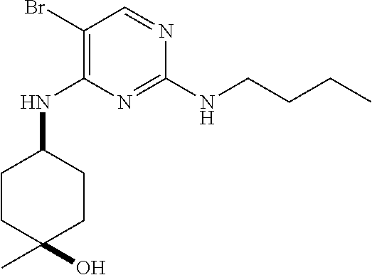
C1(Br)=C(NC2CCC(O)(C)CC2)N=C(NCCCC)N=C1
